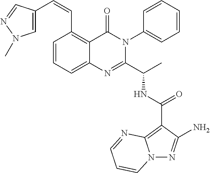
N(C(C1=NC2=CC=CC(C=CC3=CN(C)N=C3)=C2C(=O)N1C1=CC=CC=C1)C)C(C1=C2N(N=C1N)C=CC=N2)=O
